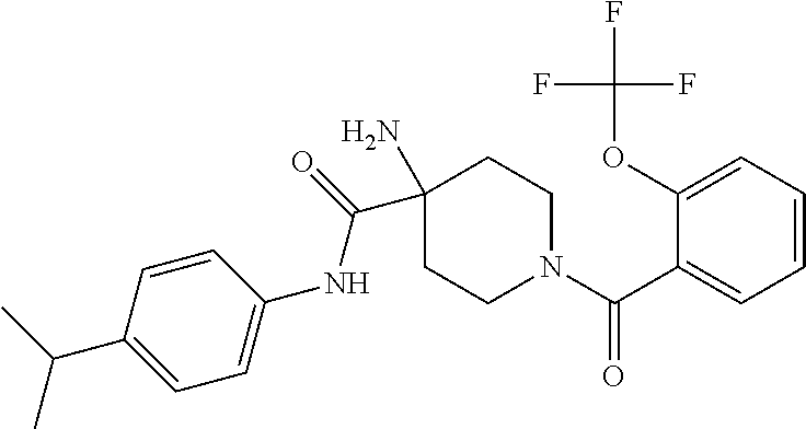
CC(C1=CC=C(NC(=O)C2(N)CCN(C(C3=CC=CC=C3OC(F)(F)F)=O)CC2)C=C1)C
